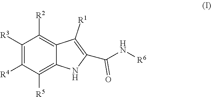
C1([R3])=C([R4])C([R5])=C2C(=C1[R2])C([R1])=C(C(N[R6])=O)N2
